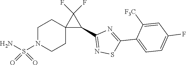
C1(C2=NSC(C3=CC=C(F)C=C3[F3C])=N2)C(F)(F)C12CCN(S(N)(=O)=O)CC2
